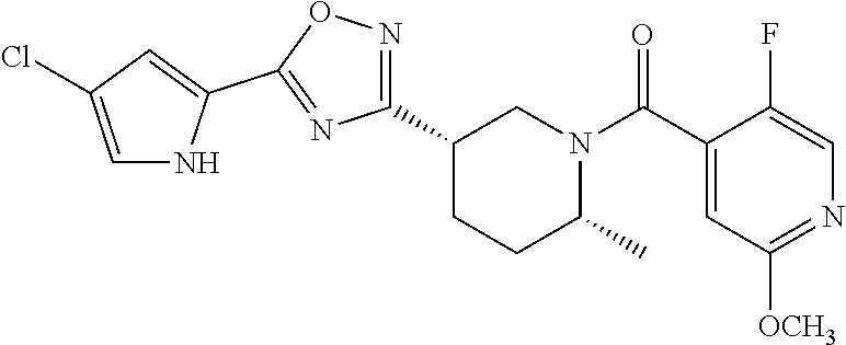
C1(C2=NOC(C3=CC(Cl)=CN3)=N2)CCC(C)N(C(C2=CC([OCH3])=NC=C2F)=O)C1
